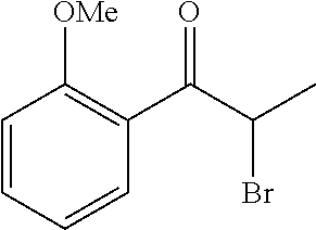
C1=CC=CC(C(C(Br)C)=O)=C1[OMe]
